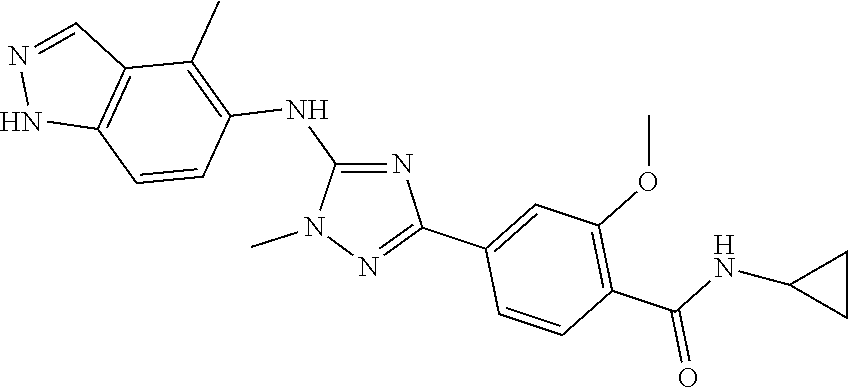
N1(C)N=C(C2=CC(OC)=C(C(NC3CC3)=O)C=C2)N=C1NC1=C(C)C2=C(NN=C2)C=C1
